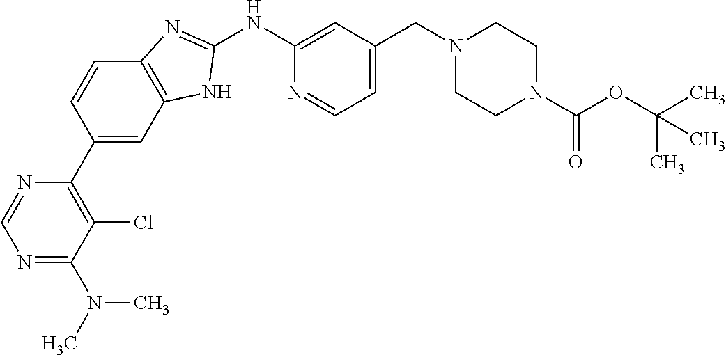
N1=C(N(C)C)C(Cl)=C(C2=CC3=C(C=C2)N=C(NC2=CC(CN4CCN(C(OC(C)(C)C)=O)CC4)=CC=N2)N3)N=C1
